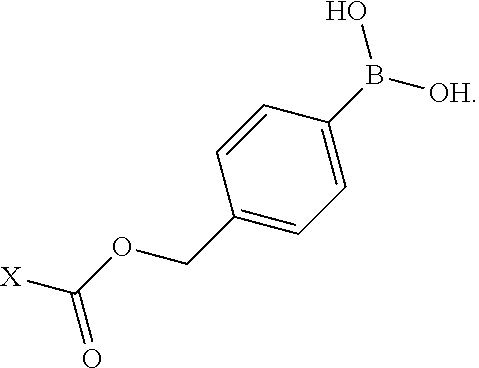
C1=CC(B([OH])O)=CC=C1COC([X])=O
